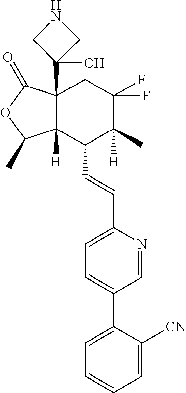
C1(C=CC2=CC=C(C3=CC=CC=C3[CN])C=N2)C2([H])C(C3(O)CNC3)(CC(F)(F)C1(C)[H])C(=O)OC2C
